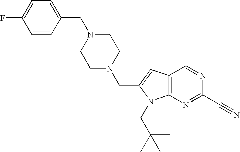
C(N1CCN(CC2=CC3=C(N=C(C#N)N=C3)N2CC(C)(C)C)CC1)C1=CC=C(F)C=C1
